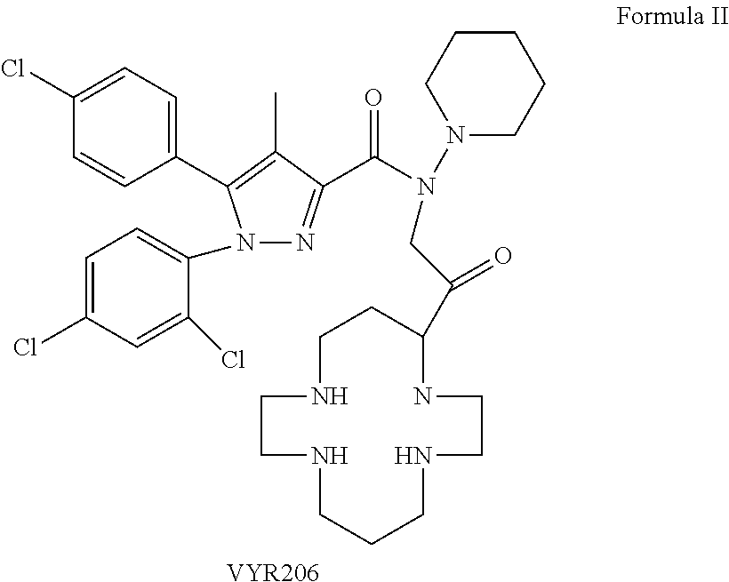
[VYR206].N1(C2=CC=C(Cl)C=C2Cl)N=C(C(N(CC(=O)C2CCNCCNCCCNCCN2)N2CCCCC2)=O)C(C)=C1C1=CC=C(Cl)C=C1
